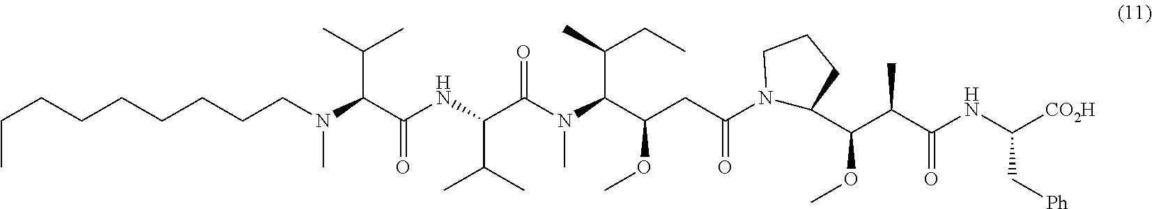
N1(C(CC(OC)C(N(C)C(C(NC(C(N(C)CCCCCCCCC)C(C)C)=O)C(C)C)=O)C(C)CC)=O)C(C(C(C(NC([CO2H])C[Ph])=O)C)OC)CCC1
